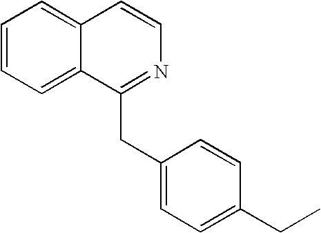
C1=CC=C2C(=C1)C=CN=C2CC1=CC=C(CC)C=C1
